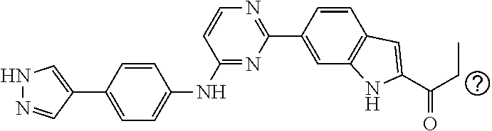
C1=CC(C2=CNN=C2)=CC=C1NC1=NC(C2=CC3=C(C=C2)C=C(C(CC)=O)N3)=NC=C1
